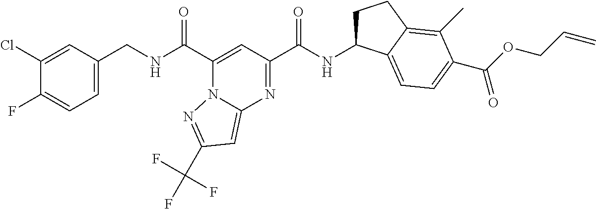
C1(Cl)=CC(CNC(C2=CC(C(NC3CCC4=C(C)C(C(OCC=C)=O)=CC=C34)=O)=NC3=CC(C(F)(F)F)=NN23)=O)=CC=C1F
